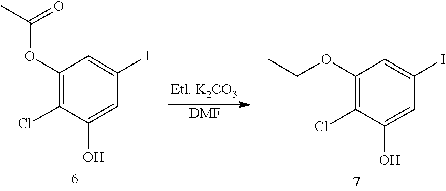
C1(OC(C)=O)=C(Cl)C(O)=CC(I)=C1.[DMF].C1(OCC)=C(Cl)C(O)=CC(I)=C1
